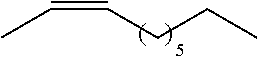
C(CC)C=CC
